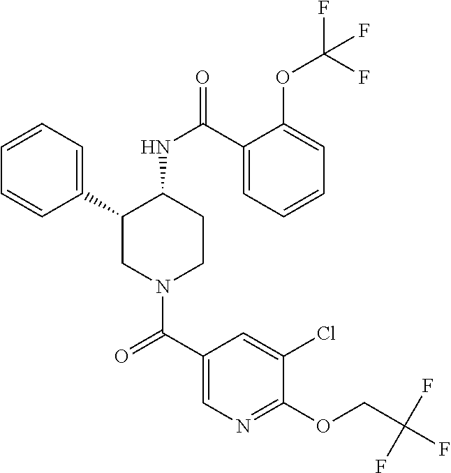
C1=CC=C(C2CN(C(C3=CN=C(OCC(F)(F)F)C(Cl)=C3)=O)CCC2NC(=O)C2=CC=CC=C2OC(F)(F)F)C=C1
